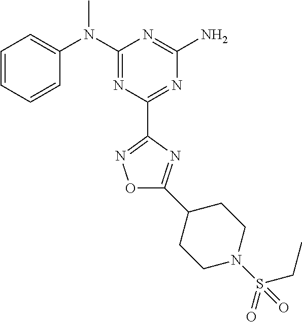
C1=CC=CC(N(C2=NC(C3=NOC(C4CCN(S(=O)(CC)=O)CC4)=N3)=NC(N)=N2)C)=C1
